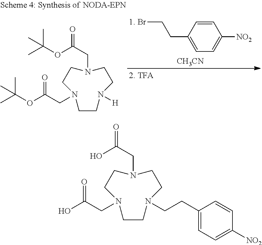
C(CC1=CC=C([NO2])C=C1)[1. Br].[CH3CN].C1CN([H])CCN(CC(=O)OC(C)(C)C)CCN1CC(OC(C)(C)C)=O.C1CN(CCC2=CC=C([NO2])C=C2)CCN(CC(=O)O)CCN1CC(O)=O
